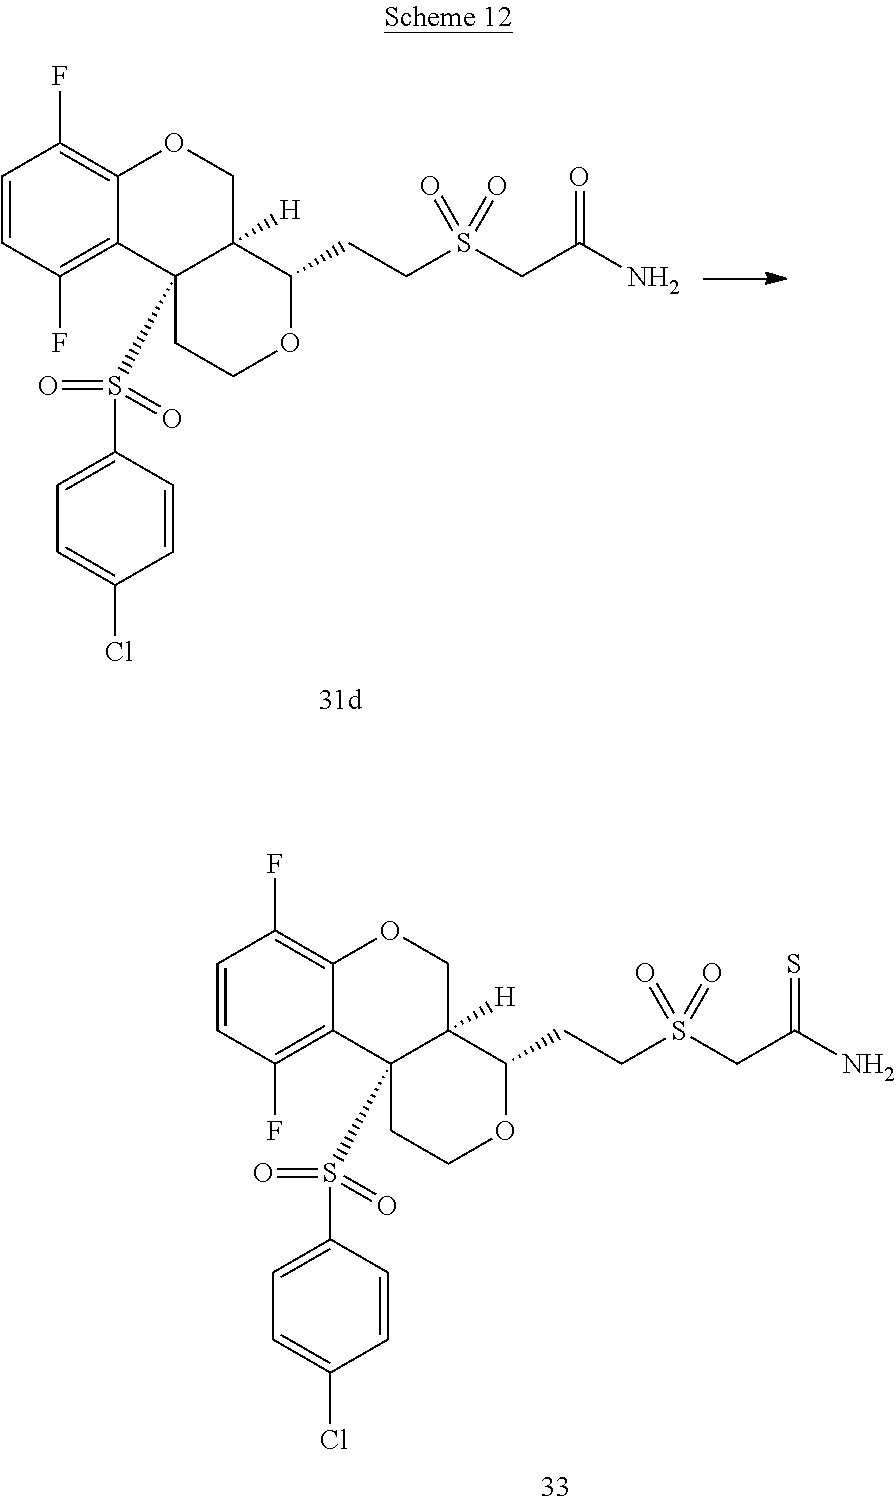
C1=CC(F)=C2C(=C1F)OCC1([H])C2(S(=O)(=O)C2=CC=C(Cl)C=C2)CCOC1CCS(CC(N)=S)(=O)=O.C1=CC(F)=C2C(=C1F)OCC1([H])C2(S(=O)(=O)C2=CC=C(Cl)C=C2)CCOC1CCS(CC(N)=O)(=O)=O
